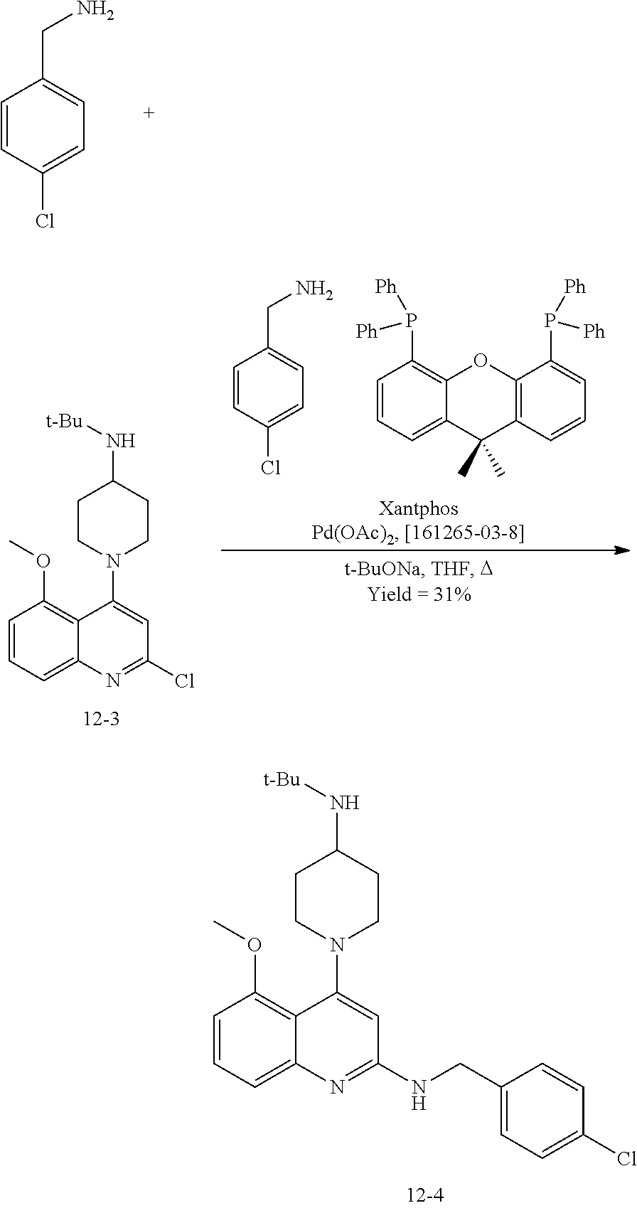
C1=CC=C2C(=C1OC)C(N1CCC(N[t-Bu])CC1)=CC(NCC1=CC=C(Cl)C=C1)=N2.C1=CC(Cl)=CC=C1CN.C1=CC=C2C(=C1OC)C(N1CCC(N[t-Bu])CC1)=CC(Cl)=N2.C1=CC=C2C(=C1P([Ph])[Ph])OC1=C(C2(C)C)C=CC=C1P([Ph])[Ph].C1=CC(Cl)=CC=C1CN
